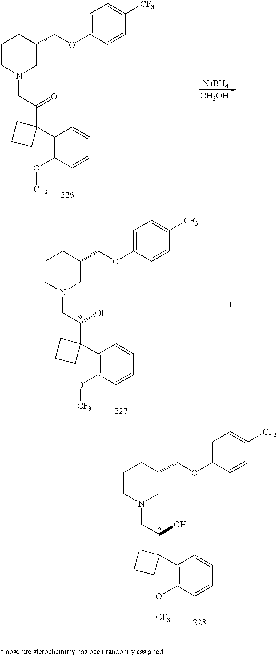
C1CN(CC(O)C2(C3=C(O[CF3])C=CC=C3)CCC2)CC(COC2=CC=C([CF3])C=C2)C1.[NaBH4].[CH3OH].C1CN(CC(=O)C2(C3=C(O[CF3])C=CC=C3)CCC2)CC(COC2=CC=C([CF3])C=C2)C1.C1CN(CC(O)C2(C3=C(O[CF3])C=CC=C3)CCC2)CC(COC2=CC=C([CF3])C=C2)C1
